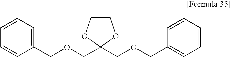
C1=CC=CC=C1COCC1(COCC2=CC=CC=C2)OCCO1
